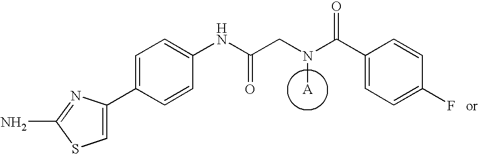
C1=C(C2=CC=C(NC(CN(C(C3=CC=C(F)C=C3)=O)[A])=O)C=C2)N=C(N)S1
